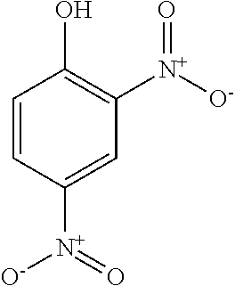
C1=CC([N+](=O)[O-])=CC([N+]([O-])=O)=C1O
